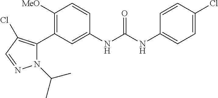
C1([MeO])=C(C2=C(Cl)C=NN2C(C)C)C=C(NC(NC2=CC=C(Cl)C=C2)=O)C=C1
